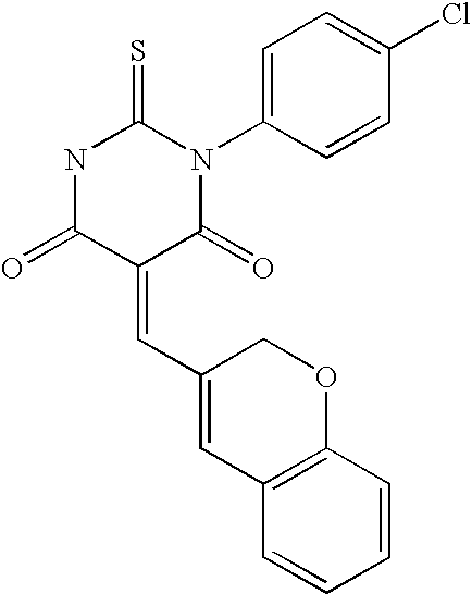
O=C1C(=CC2=CC3=C(OC2)C=CC=C3)C(=O)N(C2=CC=C(Cl)C=C2)C(=S)N1
